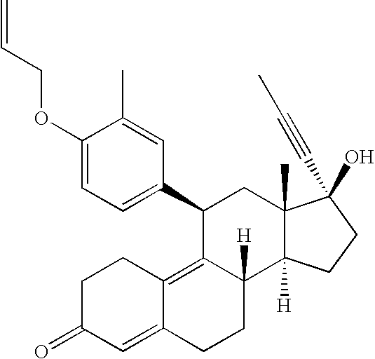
C1C(=O)C=C2C(=C3C([H])(CC2)C2([H])C(C)(CC3C3=CC=C(OCC=C)C(C)=C3)C(O)(C#CC)CC2)C1
